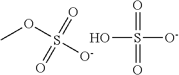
COS([O-])(=O)=O.OS([O-])(=O)=O
